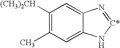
C1([(CH3)2CH])=C(C)C=C2C(=C1)N=[C*]N2
